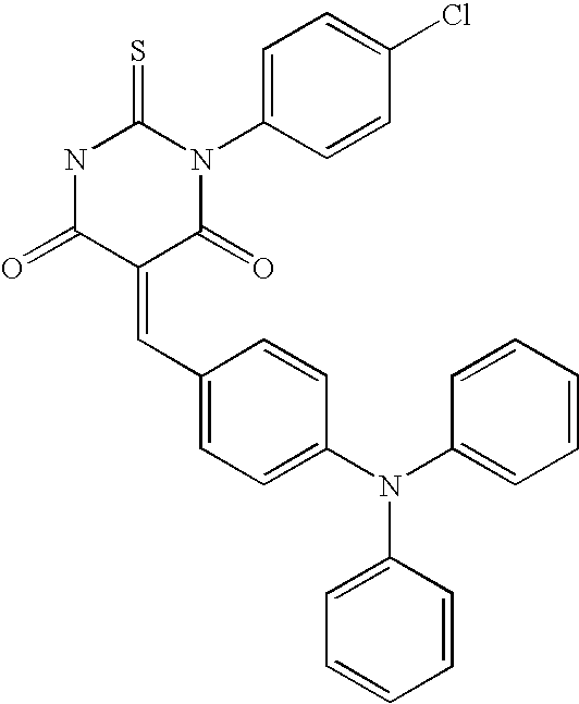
C1(=CC2=CC=C(N(C3=CC=CC=C3)C3=CC=CC=C3)C=C2)C(=O)N(C2=CC=C(Cl)C=C2)C(=S)NC1=O
